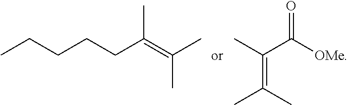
CCCCCC(=C(C)C)C.CC(=C(C)C)C([OMe])=O
